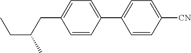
C1=CC(C2=CC=C([CN])C=C2)=CC=C1CC(CC)C
